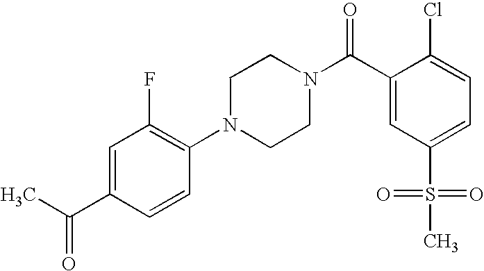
O=C(C1=CC(F)=C(N2CCN(C(C3=CC(S(=O)(=O)C)=CC=C3Cl)=O)CC2)C=C1)C
